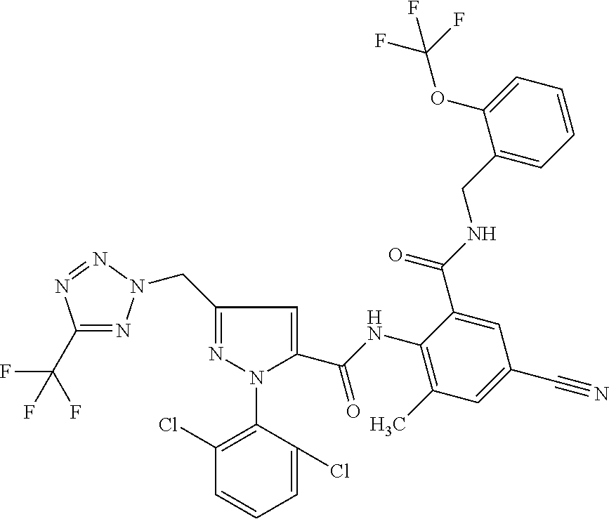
C1(C(F)(F)F)=NN(CC2=NN(C3=C(Cl)C=CC=C3Cl)C(C(=O)NC3=C(C)C=C(C#N)C=C3C(=O)NCC3=CC=CC=C3OC(F)(F)F)=C2)N=N1
